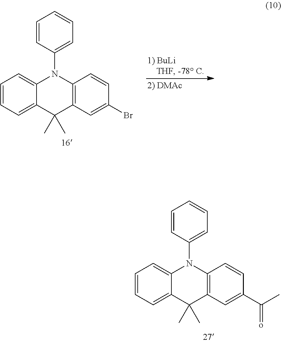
C1=CC(N2C3=CC=CC=C3C(C)(C)C3=C2C=CC(Br)=C3)=CC=C1.C1=CC(N2C3=CC=CC=C3C(C)(C)C3=C2C=CC(C(=o)C)=C3)=CC=C1
